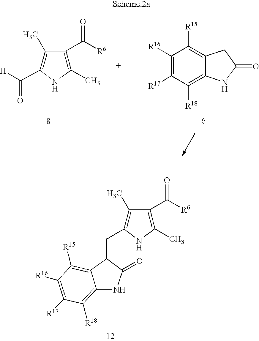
C([H])(=O)C1=C(C)C(C([R6])=O)=C(C)N1.C1([R16])=C([R17])C([R18])=C2C(=C1[R15])CC(=O)N2.N1C(C=C2C3=C([R15])C([R16])=C([R17])C([R18])=C3NC2=O)=C(C)C(C([R6])=O)=C1C
